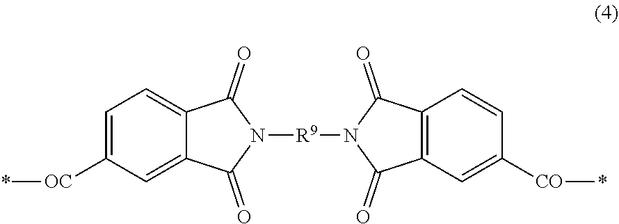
C1=C([OC]*)C=C2C(=C1)C(=O)N([R9]N1C(=O)C3=C(C1=O)C=CC([CO]*)=C3)C2=O
